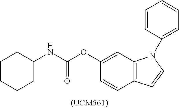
C1(OC(NC2CCCCC2)=O)=CC2=C(C=C1)C=CN2C1=CC=CC=C1
